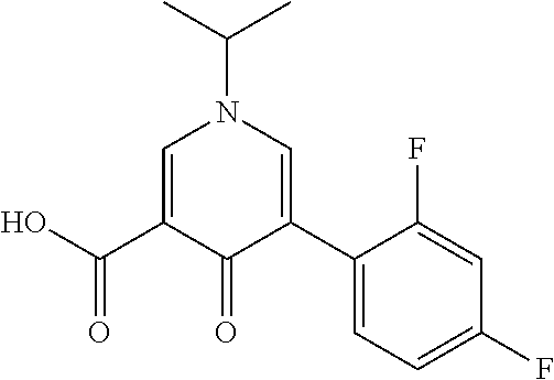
CC(C)N1C=C(C(=O)O)C(=O)C(C2=CC=C(F)C=C2F)=C1
